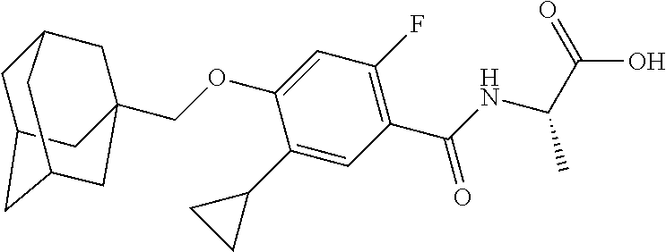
C(OC1=CC(F)=C(C(NC(C(O)=O)C)=O)C=C1C1CC1)C12CC3CC(CC(C1)C3)C2
